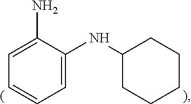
C1(N)=CC=CC=C1NC1CCCCC1
